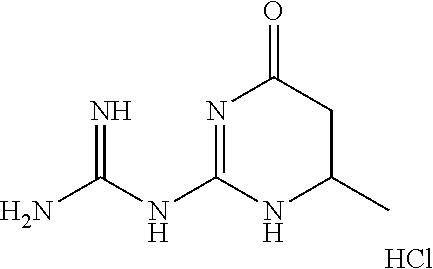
NC(NC1=NC(=O)CC(C)N1)=N.Cl
